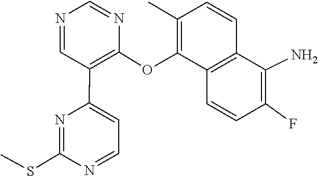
C1(SC)=NC(C2=C(OC3=C(C)C=CC4=C3C=CC(F)=C4N)N=CN=C2)=CC=N1
